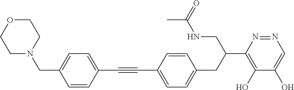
C1(C#CC2=CC=C(CC(CNC(C)=O)C3=C(O)C(O)=CN=N3)C=C2)=CC=C(CN2CCOCC2)C=C1
